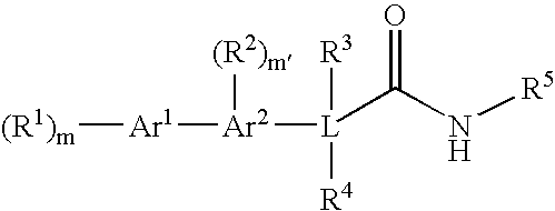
[(R1)m][Ar1][Ar2]([(R2)m])[L]([R3])([R4])C(N[R5])=O
